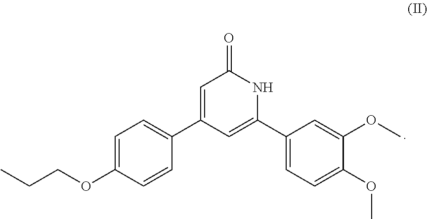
CCCOC1=CC=C(C2=CC(=O)NC(C3=CC=C(OC)C(OC)=C3)=C2)C=C1
